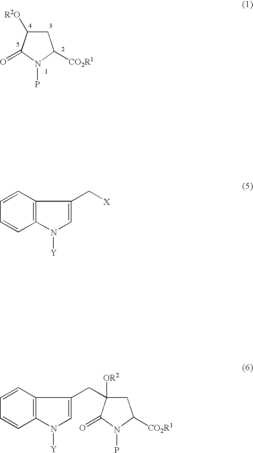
C1C([R2O])C(=O)N(P)C1[CO2R1].C1=CC=CC2=C1C(C[X])=CN2[Y].C1=CC=CC2=C1C(CC1([OR2])CC([CO2R1])N(P)C1=O)=CN2[Y]
